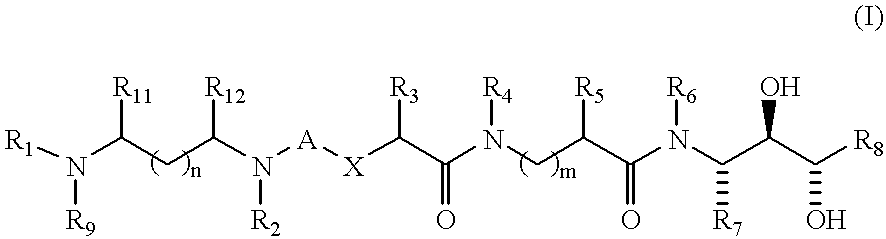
N(C(CC(N([A][X]C(C(N(CC(C(N(C(C(C([R8])O)O)[R7])[R6])=O)[R5])[R4])=O)[R3])[R2])[R12])[R11])([R1])[R9]
